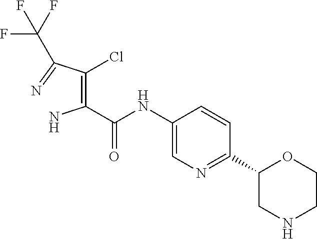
C1=C(NC(=O)C(=C(C(=N)C(F)(F)F)Cl)N)C=CC(C2CNCCO2)=N1
